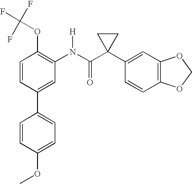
C1=CC(C2=CC=C(OC)C=C2)=CC(N(C(C2(C3=CC4=C(C=C3)OCO4)CC2)=O)[H])=C1OC(F)(F)F
